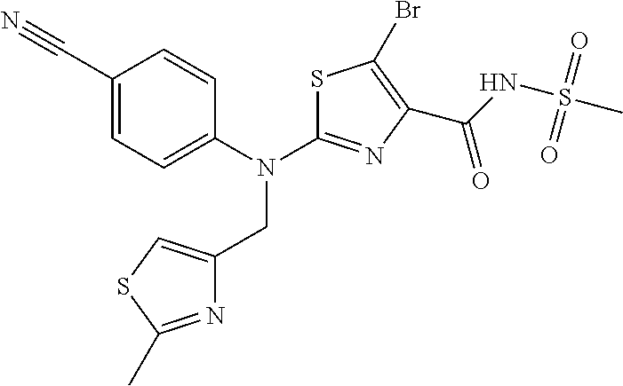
C1(C#N)=CC=C(N(C2=NC(C(NS(C)(=O)=O)=O)=C(Br)S2)CC2=CSC(C)=N2)C=C1
